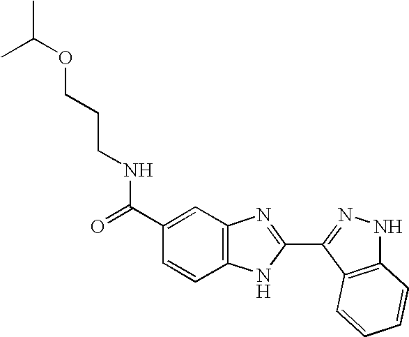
N(C(C1=CC2=C(C=C1)NC(C1=NNC3=C1C=CC=C3)=N2)=O)CCCOC(C)C
